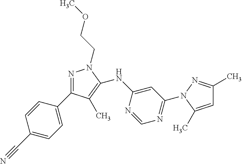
C(COC)N1N=C(C2=CC=C(C#N)C=C2)C(C)=C1NC1=CC(N2C(C)=CC(C)=N2)=NC=N1
